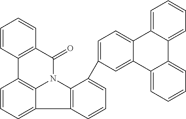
C1=C(C2=CC=CC3=C2N2C4=C(C=CC=C34)C3=C(C2=O)C=CC=C3)C=C2C(=C1)C1=CC=CC=C1C1=CC=CC=C21
